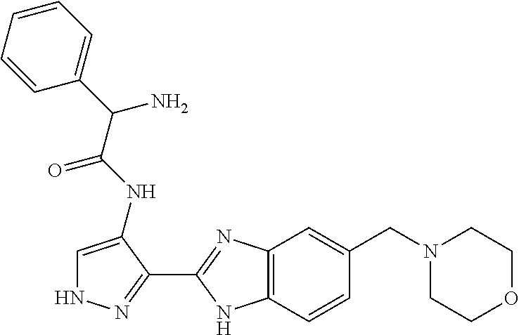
C12=C(C=CC(CN3CCOCC3)=C1)NC(C1=NNC=C1NC(C(C1=CC=CC=C1)N)=O)=N2
